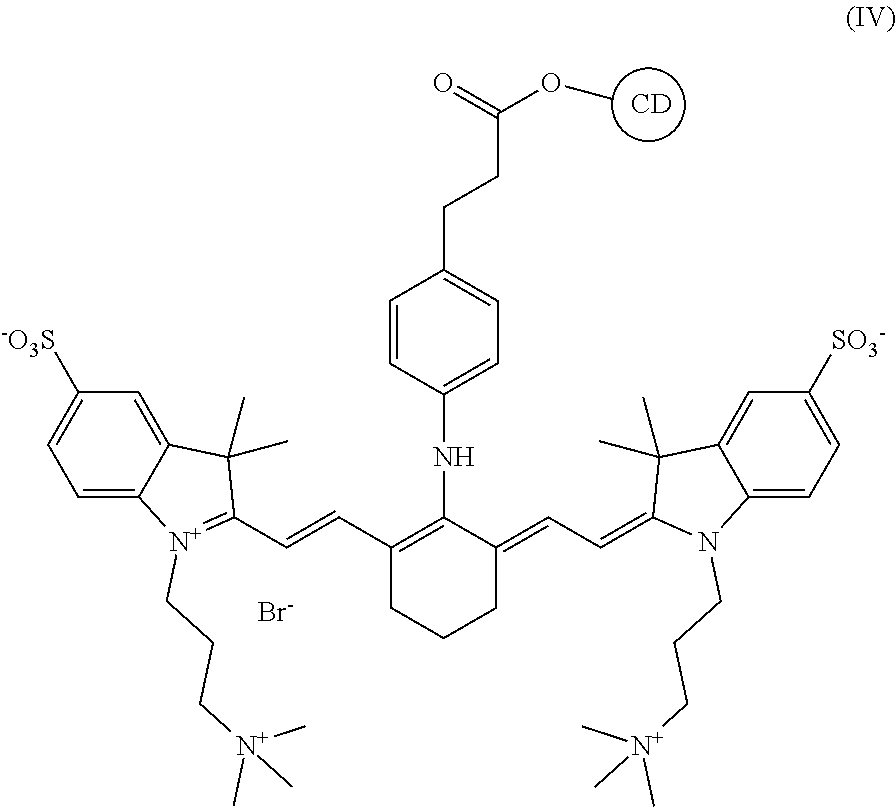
[CD].C1([-O3S])=CC=C2C(=C1)C(C)(C)C(C=CC1=C(NC3=CC=C(CCC(=O)OC)C=C3)C(=CC=C3N(CCC[N+](C)(C)C)C4=CC=C([SO3-])C=C4C3(C)C)CCC1)=[N+]2CCC[N+](C)(C)C.[Br-]
